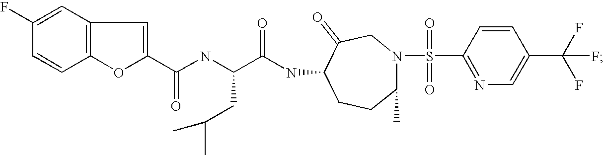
C1(F)=CC2=C(C=C1)OC(C(NC(C(NC1CCC(C)N(S(=O)(=O)C3=NC=C(C(F)(F)F)C=C3)CC1=O)=O)CC(C)C)=O)=C2
